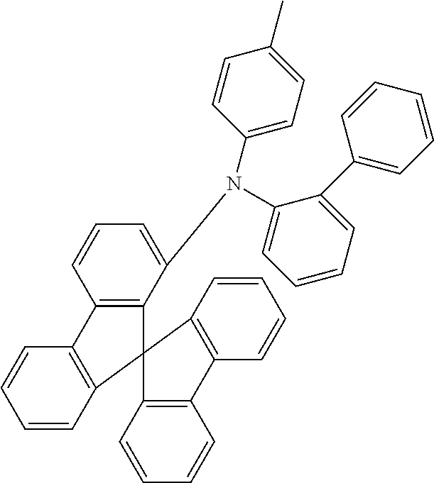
C12=C(C(N(C3=CC=CC=C3C3=CC=CC=C3)C3=CC=C(C)C=C3)=CC=C1)C1(C3=C2C=CC=C3)C2=C(C3=C1C=CC=C3)C=CC=C2
